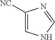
C1([NC])=CNC=N1
